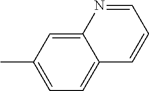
C1=C2C(=CC=C1C)C=CC=N2
